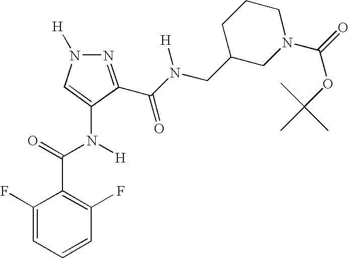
C1=CC=C(F)C(C(=O)N([H])C2=CN([H])N=C2C(N(CC2CCCN(C(=O)OC(C)(C)C)C2)[H])=O)=C1F
